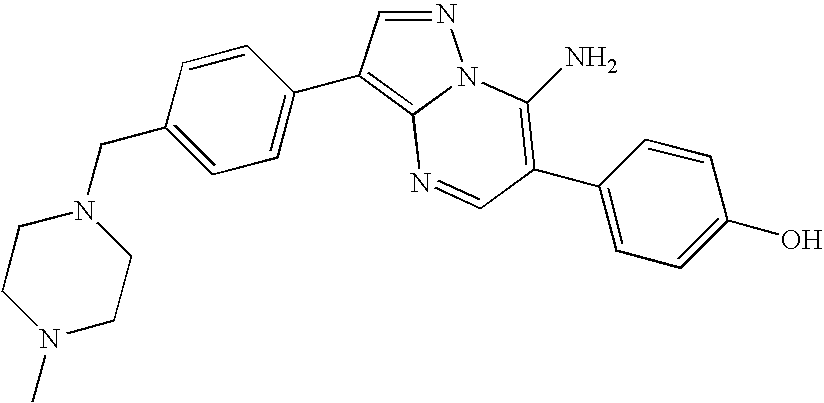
N1=CC(C2=CC=C(CN3CCN(C)CC3)C=C2)=C2N1C(N)=C(C1=CC=C(O)C=C1)C=N2
